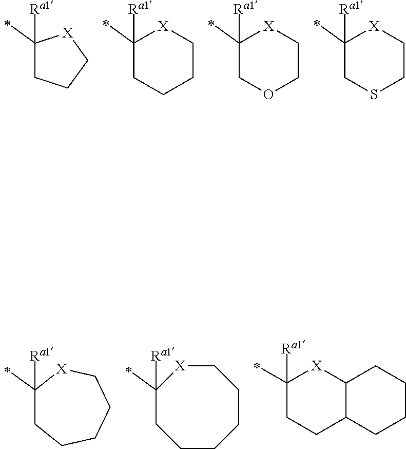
C1([Ra1])(C)CCC[X]1.C1([Ra1])(C)CCCC[X]1.C1([Ra1])(C)COCC[X]1.C1([Ra1])(C)CSCC[X]1.C1([Ra1])(C)CCCCCC[X]1.C1([Ra1])(C)CCCCC[X]1.C1([Ra1])(C)CCC2C([X]1)CCCC2
